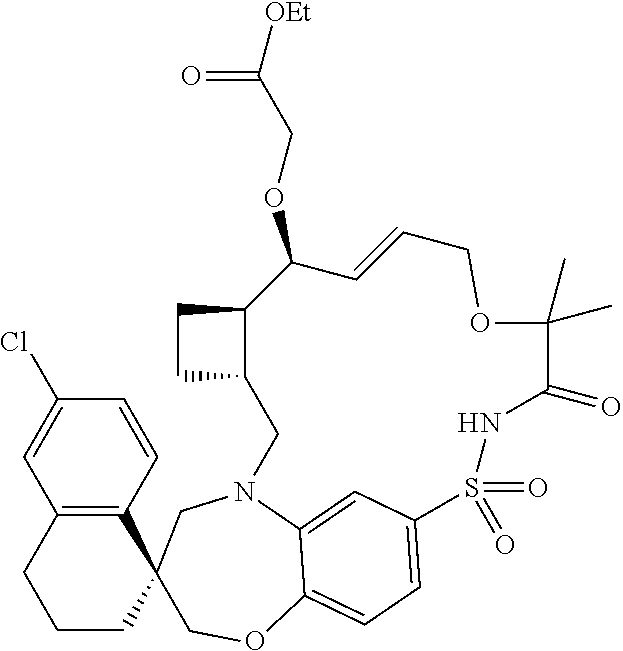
C1=CC(Cl)=CC2=C1C1(CCC2)COC2=CC=C3C=C2N(C1)CC1CCC1C(OCC(=O)[OEt])C=CCOC(C)(C)C(=O)NS3(=O)=O
